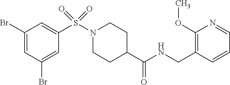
C1(Br)=CC(Br)=CC(S(N2CCC(C(NCC3=C(OC)N=CC=C3)=O)CC2)(=O)=O)=C1
